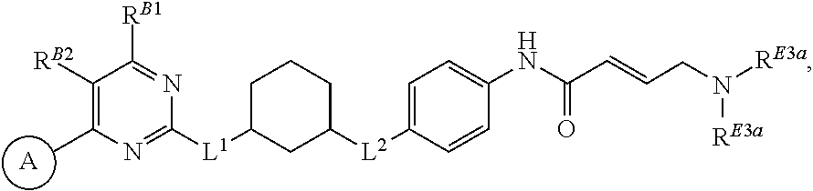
[A].C1([RB2])=C(C)N=C([L1]C2CCCC([L2]C3=CC=C(NC(=O)C=CCN([RE3a])[RE3a])C=C3)C2)N=C1[RB1]
